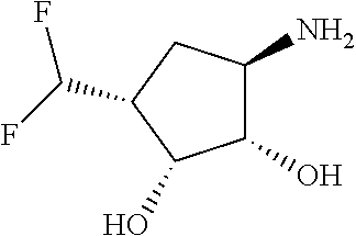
C1(N)C(O)C(O)C(C(F)F)C1
